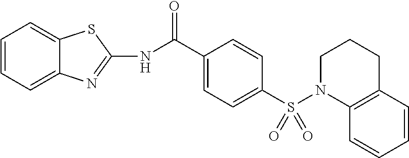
C1=CC=C2C(=C1)SC(NC(=O)C1=CC=C(S(N3C4=C(CCC3)C=CC=C4)(=O)=O)C=C1)=N2
